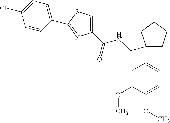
C1(C(=O)NCC2(C3=CC=C(OC)C(OC)=C3)CCCC2)=CSC(C2=CC=C(Cl)C=C2)=N1
